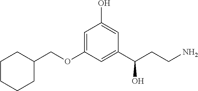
C(OC1=CC(O)=CC(C(CCN)O)=C1)C1CCCCC1
